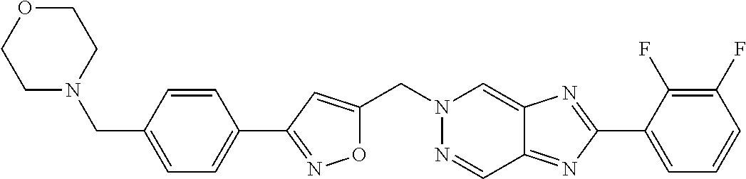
O1C(CN2N=CC3=NC(C4=CC=CC(F)=C4F)=NC3=C2)=CC(C2=CC=C(CN3CCOCC3)C=C2)=N1
